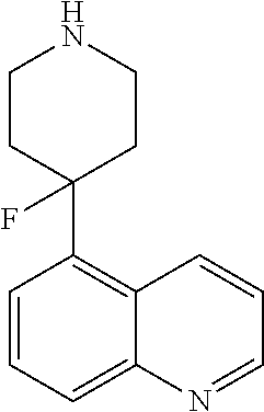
C1=CC=C2C(=C1C1(F)CCNCC1)C=CC=N2
